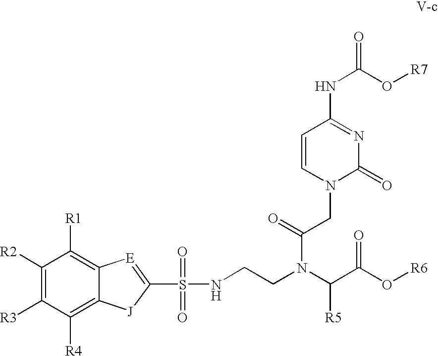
C12=C([R4])C([R3])=C([R2])C([R1])=C1[E]=C(S(=O)(NCCN(C(C(O[R6])=O)[R5])C(=O)CN1C(=O)N=C(NC(=O)O[R7])C=C1)=O)[J]2
